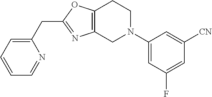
C1(CC2=NC3=C(O2)CCN(C2=CC(F)=CC([CN])=C2)C3)=CC=CC=N1
